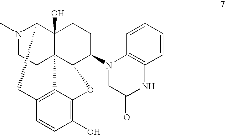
N1(C)CCC23C4(O)C1CC1=C2C(=C(O)C=C1)OC3C(N1CC(=O)NC2=C1C=CC=C2)CC4
